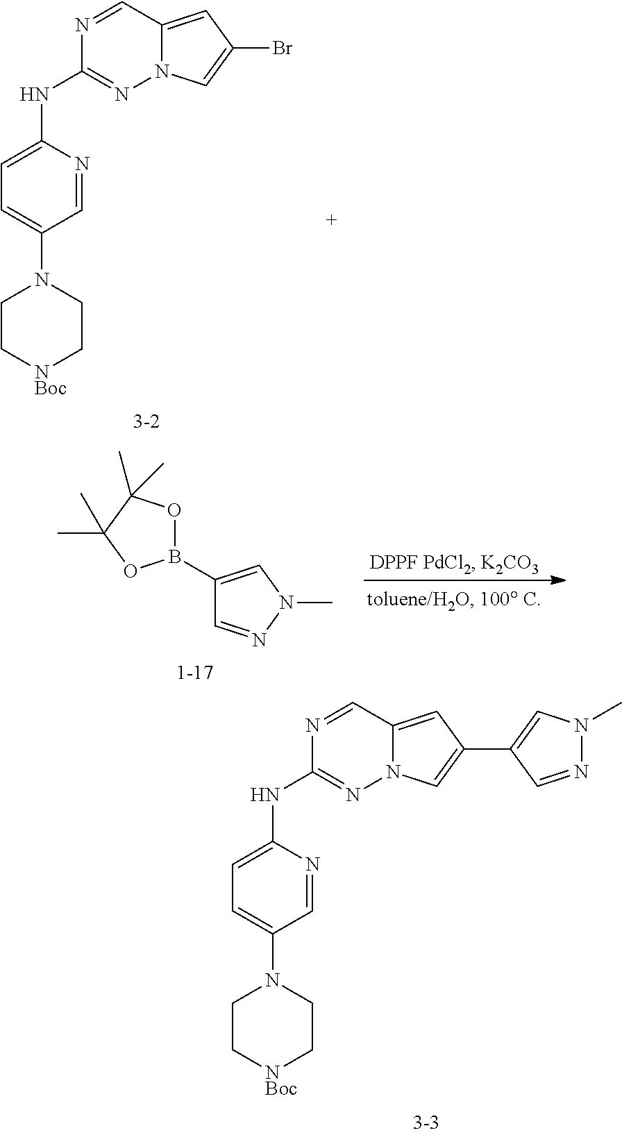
C1=NC(NC2=NN3C(=CC(C4=CN(C)N=C4)=C3)C=N2)=CC=C1N1CC[NBoc]CC1.C1=NC(NC2=NN3C(=CC(Br)=C3)C=N2)=CC=C1N1CC[NBoc]CC1.B1(C2=CN(C)N=C2)OC(C)(C)C(C)(C)O1
